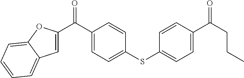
C1(C(C2=CC3=CC=CC=C3O2)=O)=CC=C(SC2=CC=C(C(CCC)=O)C=C2)C=C1
